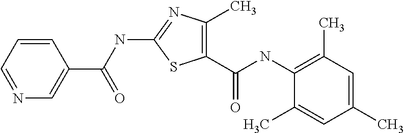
C1(C(NC2=NC(C)=C(C(NC3=C(C)C=C(C)C=C3C)=O)S2)=O)=CN=CC=C1
